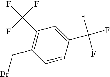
C1(CBr)=C(C(F)(F)F)C=C(C(F)(F)F)C=C1
